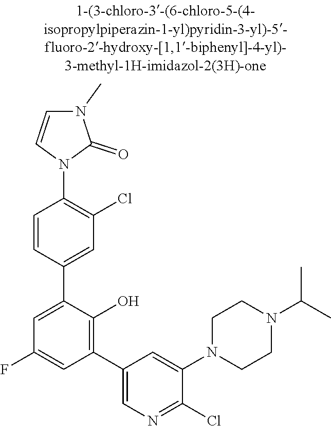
C1CN(C2=CC(C3=C(O)C(C4=CC(Cl)=C(N5C=CN(C)C5=O)C=C4)=CC(F)=C3)=CN=C2Cl)CCN1C(C)C
